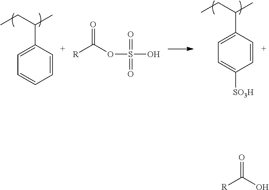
C1=CC(C(CC)C)=CC=C1.C1=CC(C(CC)C)=CC=C1[SO3H].[R]C(=O)OS(=O)(=O)O.[R]C(=O)O
